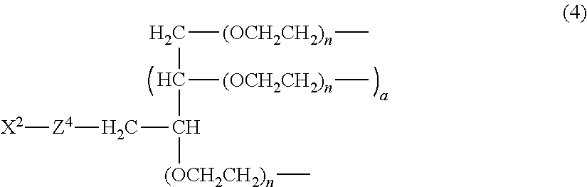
C([(OCH2CH2)n]C)C([(OCH2CH2)n]C)C(C[Z4][X2])[(OCH2CH2)n]C
